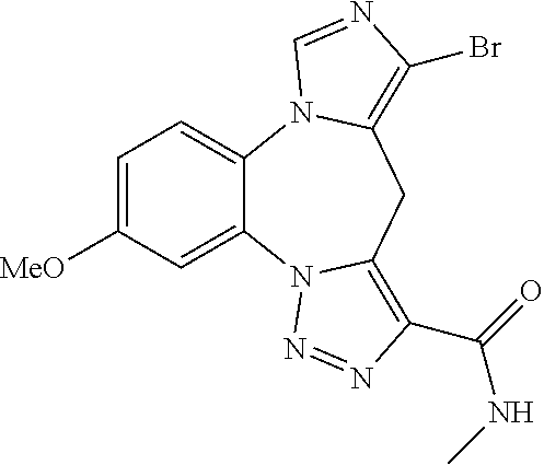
C12=CC=C([MeO])C=C1N1C(=C(C(=O)NC)N=N1)CC1=C(Br)N=CN21
